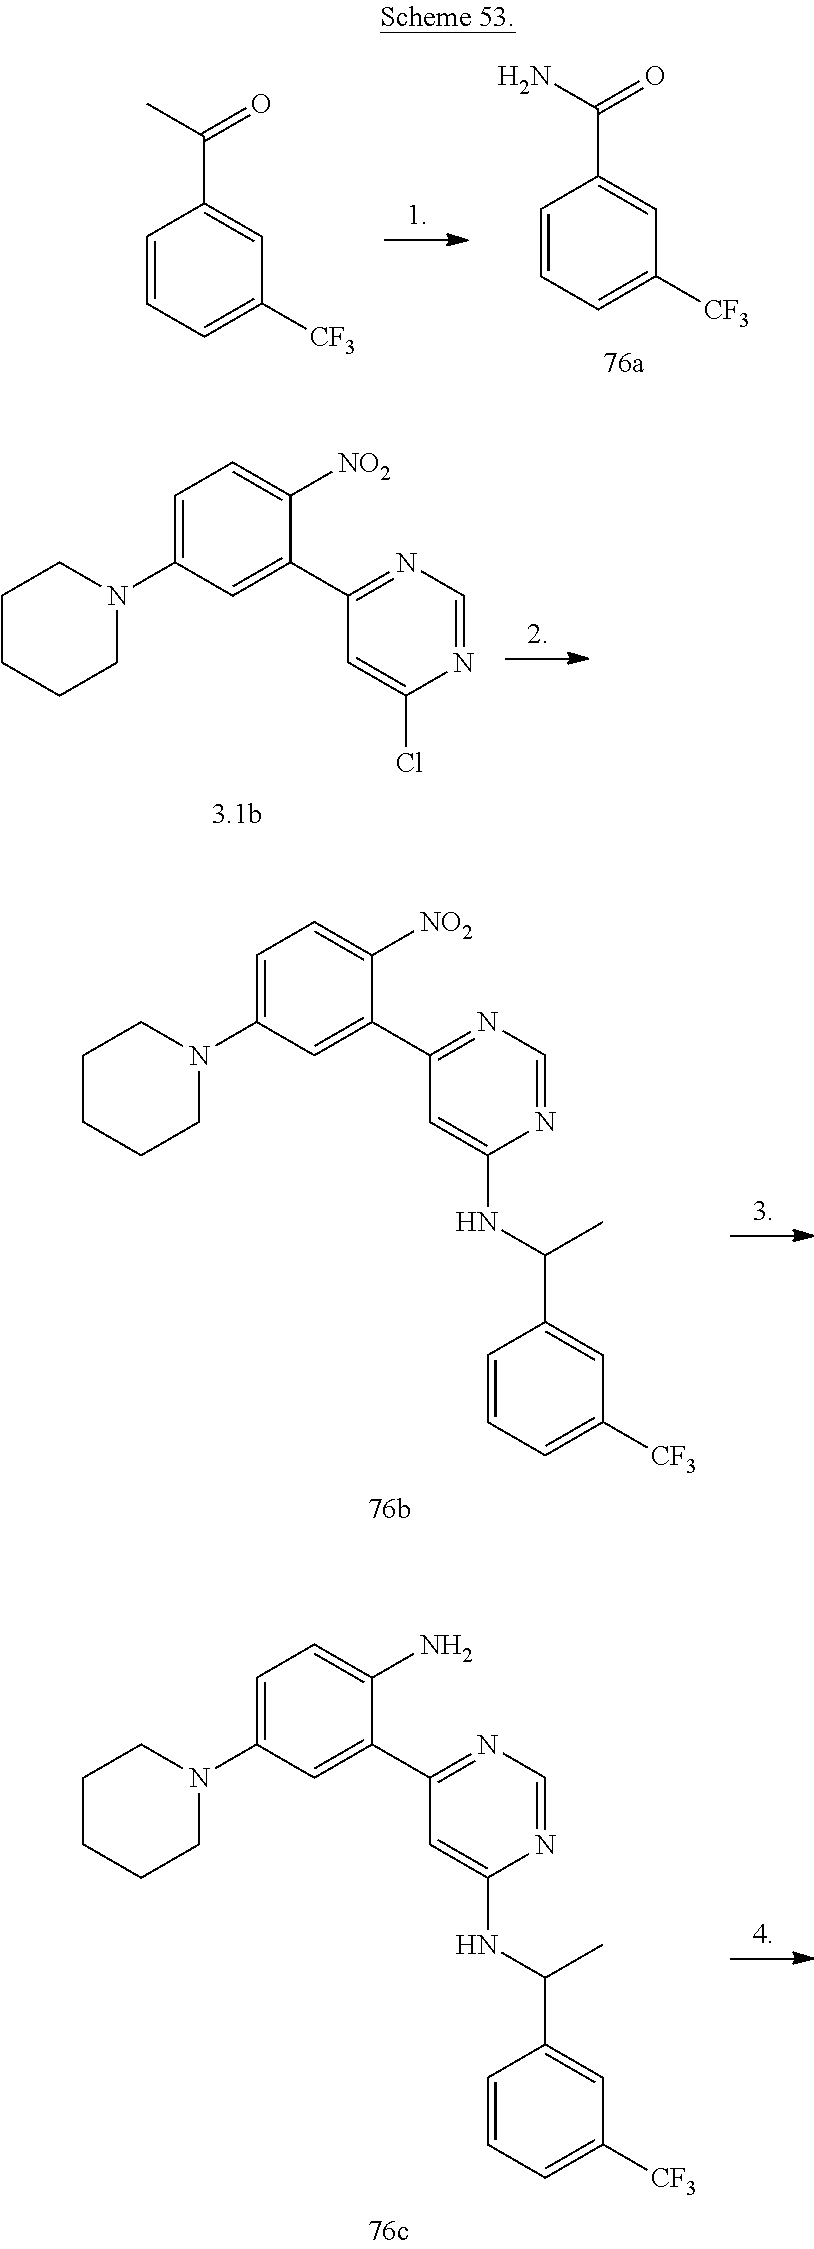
C1=CC=C([CF3])C=C1C(N)=O.C1=CC=C([CF3])C=C1C(C)=O.C1=C(N2CCCCC2)C=C(C2=NC=NC(Cl)=C2)C([NO2])=C1.N(C1=CC(C2=CC(N3CCCCC3)=CC=C2[NO2])=NC=N1)C(C)C1=CC([CF3])=CC=C1.N(C1=CC(C2=CC(N3CCCCC3)=CC=C2N)=NC=N1)C(C)C1=CC([CF3])=CC=C1
